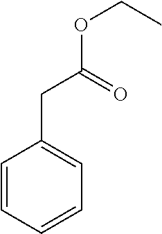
C1=CC=CC=C1CC(OCC)=O
